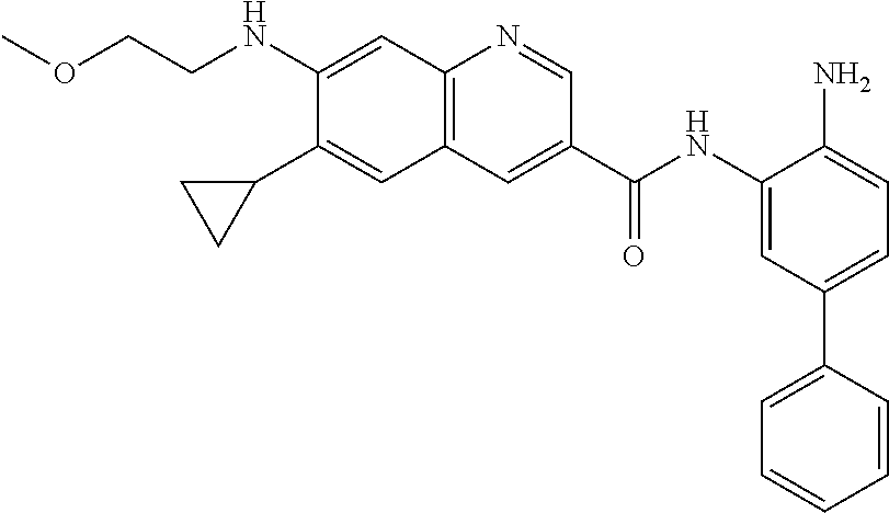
C(NC1=CC2=C(C=C1C1CC1)C=C(C(NC1=CC(C3=CC=CC=C3)=CC=C1N)=O)C=N2)COC
